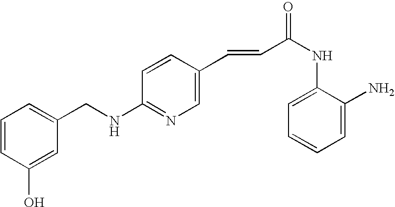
C(C(NC1=CC=CC=C1N)=O)=CC1=CN=C(NCC2=CC=CC(O)=C2)C=C1
